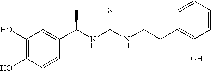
C1(C(NC(NCCC2=C(O)C=CC=C2)=S)C)=CC(O)=C(O)C=C1
